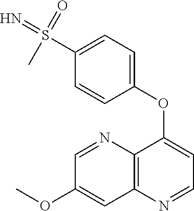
C12=C(N=CC=C1OC1=CC=C(S(=N)(=O)C)C=C1)C=C(OC)C=N2
